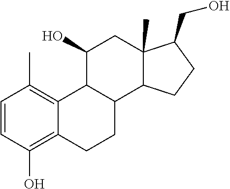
C1=CC(O)=C2C(=C1C)C1C(CC2)C2C(C)(CC1O)C(CO)CC2
